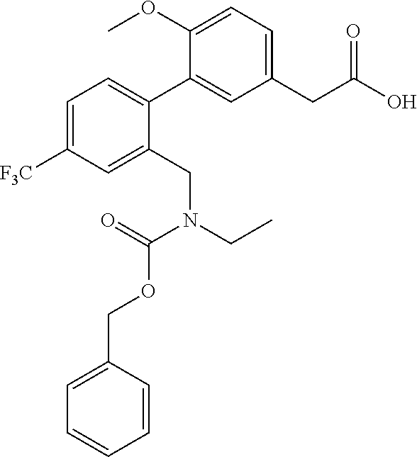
C1=C([F3C])C=C(CN(C(=O)OCC2=CC=CC=C2)CC)C(C2=CC(CC(O)=O)=CC=C2OC)=C1
